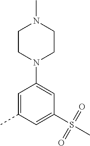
C1=C(C)C=C(S(=O)(=O)C)C=C1N1CCN(C)CC1
